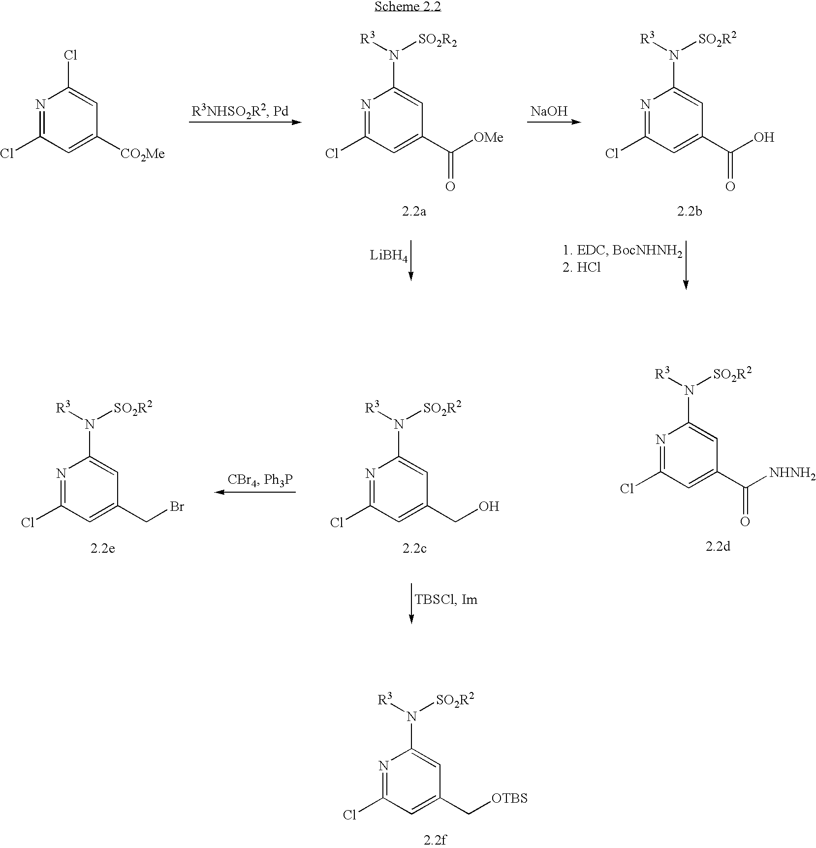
N1=C(Cl)C=C(C[OTBS])C=C1N([R3])[SO2R2].[NaOH].[LiBH4].N1=C(Cl)C=C(C([OMe])=O)C=C1N([R3])[SO2R2].N1=C(Cl)C=C(C(O)=O)C=C1N([R3])[SO2R2].N1=C(Cl)C=C([CO2Me])C=C1Cl.N1=C(Cl)C=C(C([NHNH2])=O)C=C1N([R3])[SO2R2].N1=C(Cl)C=C(CBr)C=C1N([R3])[SO2R2].N1=C(Cl)C=C(CO)C=C1N([R3])[SO2R2]
